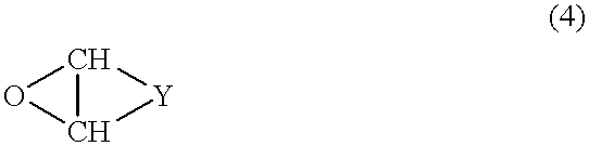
C12C(O1)[Y]2
